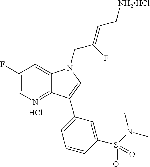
C1(F)=CN=C2C(=C1)N(CC(=CC[NH2HCl])F)C(C)=C2C1=CC=CC(S(N(C)C)(=O)=O)=C1.Cl
